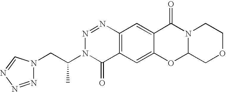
C(C(N1C(=O)C2=C(N=N1)C=C1C(=C2)OC2N(C1=O)CCOC2)C)N1N=NN=C1
